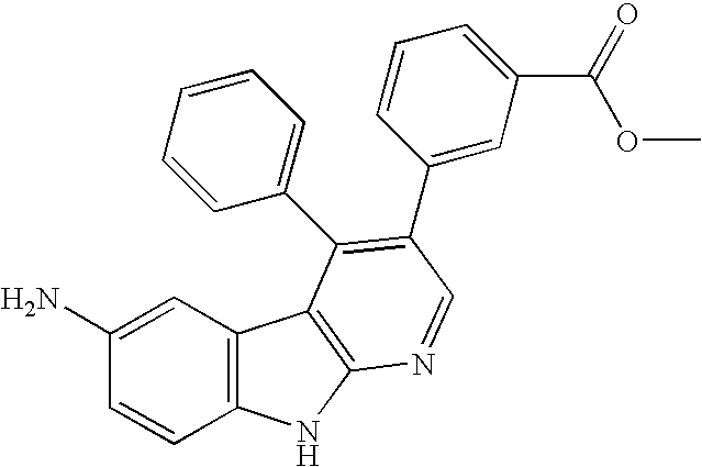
C1(N)=CC2=C(C=C1)NC1=C2C(C2=CC=CC=C2)=C(C2=CC(C(=O)OC)=CC=C2)C=N1
